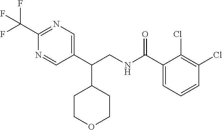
C1(C(NCC(C2=CN=C(C(F)(F)F)N=C2)C2CCOCC2)=O)=CC=CC(Cl)=C1Cl
